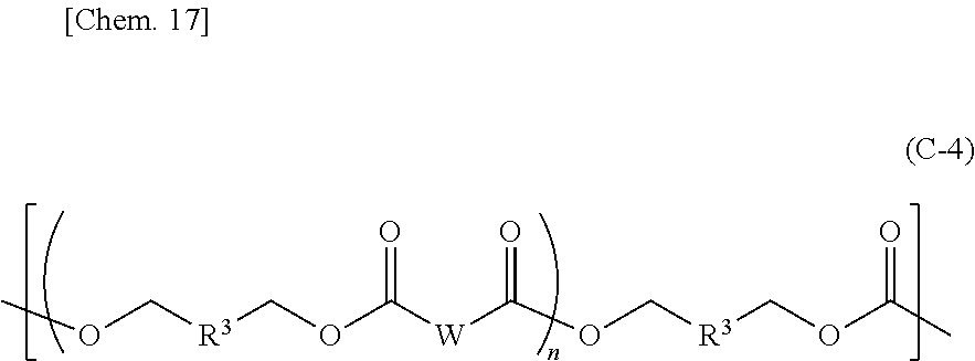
O(C[R3]COC([W]C(OC[R3]COC(C)=O)=O)=O)C
